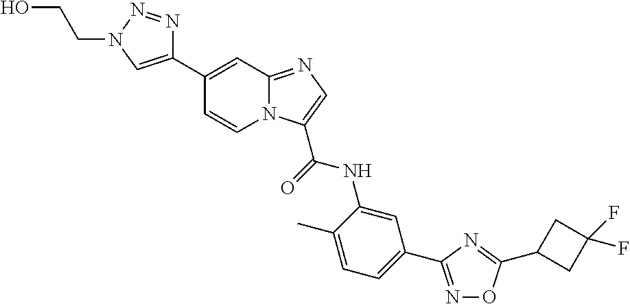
C1(C2=CN(CCO)N=N2)=CC2=NC=C(C(=O)NC3=CC(C4=NOC(C5CC(F)(F)C5)=N4)=CC=C3C)N2C=C1
